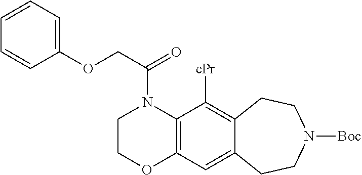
C1(OCC(=O)N2CCOC3=C2C([cPr])=C2C(=C3)CCN([Boc])CC2)=CC=CC=C1
